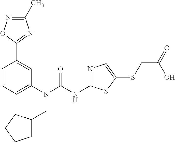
C1(N(CC2CCCC2)C(=O)NC2=NC=C(SCC(O)=O)S2)=CC=CC(C2=NC(C)=NO2)=C1
